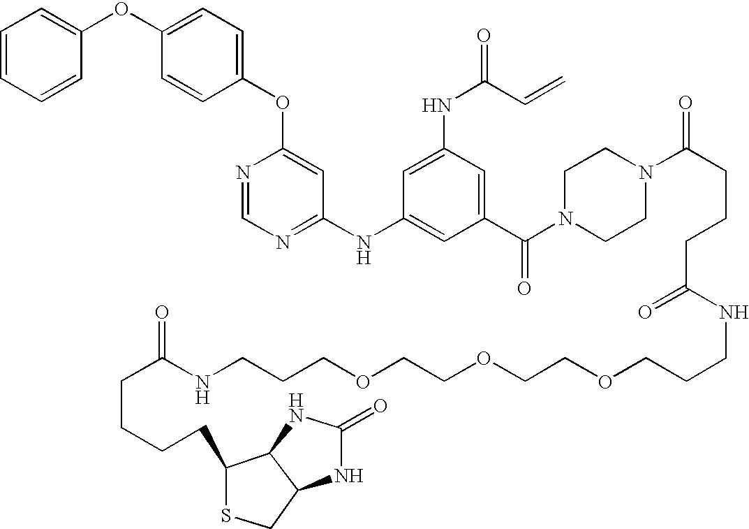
O(C1=CC(NC2=CC(C(N3CCN(C(CCCC(=O)NCCCOCCOCCOCCCNC(CCCCC4SCC5C4NC(=O)N5)=O)=O)CC3)=O)=CC(NC(=O)C=C)=C2)=NC=N1)C1=CC=C(OC2=CC=CC=C2)C=C1
